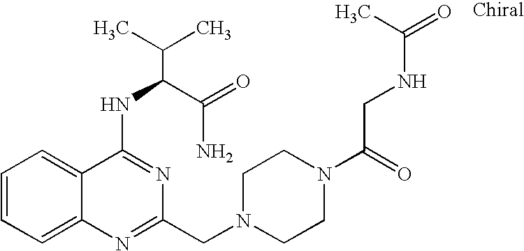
C1=CC=C2C(=C1)C(NC(C(N)=O)C(C)C)=NC(CN1CCN(C(CNC(=O)C)=O)CC1)=N2
